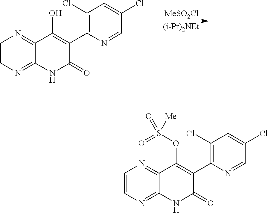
[MeSO2Cl].[(i-Pr)2NEt].C1=CN=C2C(=N1)C(O)=C(C1=C(Cl)C=C(Cl)C=N1)C(=O)N2.C1=CN=C2C(=N1)C(OS(=O)(=O)[Me])=C(C1=C(Cl)C=C(Cl)C=N1)C(=O)N2
